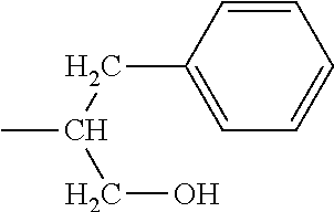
C(C(CO)C)C1=CC=CC=C1
